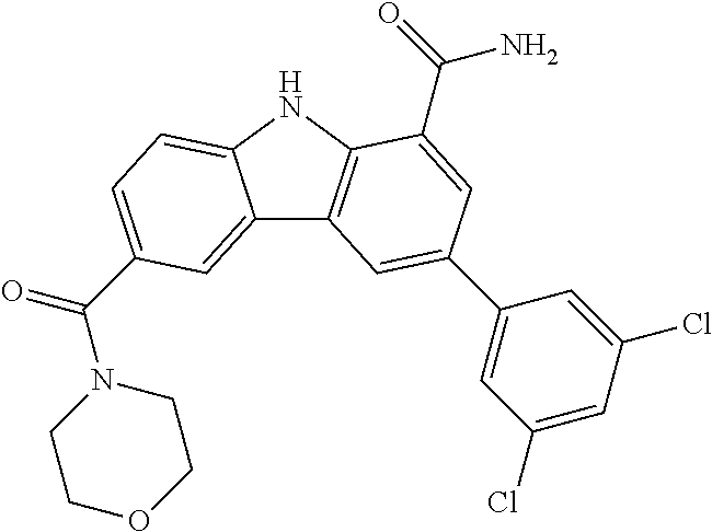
C12=CC(C(=O)N3CCOCC3)=CC=C1NC1=C2C=C(C2=CC(Cl)=CC(Cl)=C2)C=C1C(N)=O
